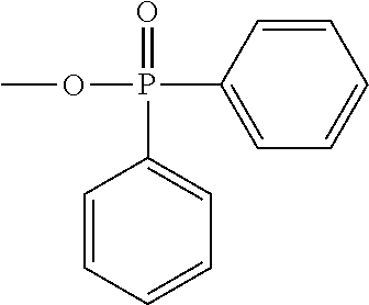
O=P(C1=CC=CC=C1)(C1=CC=CC=C1)OC
